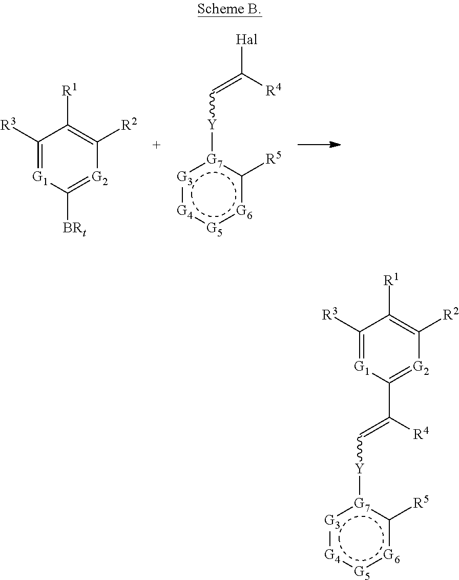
[Y]([G7]1:[G3]:[G4]:[G5]:[G6]c1[R5])C=C([R4])[Hal].[R1]C1=C([R2])[G2]=C([BRt])[G1]=C1[R3].[Y]([G7]1:[G3]:[G4]:[G5]:[G6]c1[R5])C=C([R4])C1=[G2]C([R2])=C([R1])C([R3])=[G1]1
